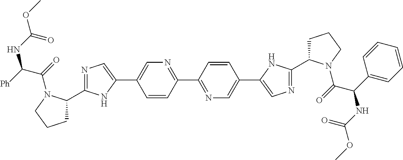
C1C(C2=NC=C(C3=CN=C(C4=NC=C(C5=CN=C(C6CCCN6C(=O)C(NC(OC)=O)C6=CC=CC=C6)N5)C=C4)C=C3)N2)N(C(=O)C([Ph])NC(OC)=O)CC1
